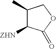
C1(C)C([ZHN])C(=O)OC1
